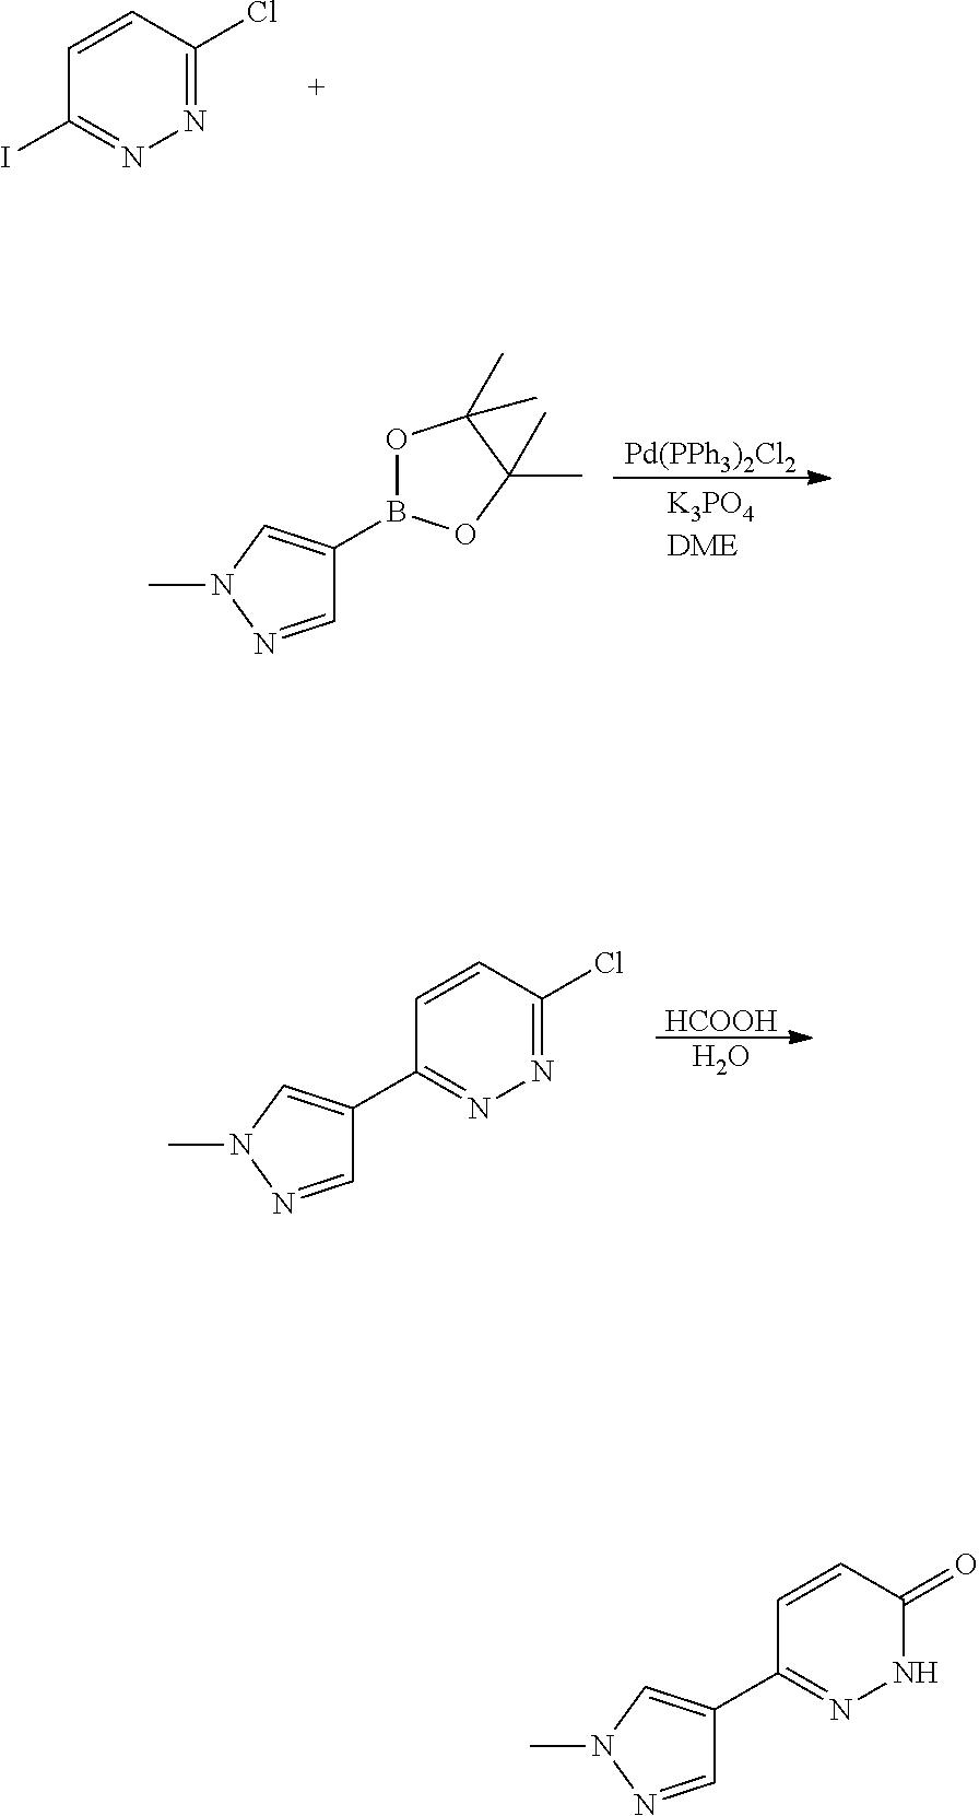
C1=CC(Cl)=NN=C1I.[Pd(PPh3)2Cl2].C1=NN(C)C=C1B1OC(C)(C)C(C)(C)O1.[HCOOH].O.C1=NN(C)C=C1C1=NN=C(Cl)C=C1.C1=NN(C)C=C1C1=NNC(=O)C=C1
